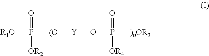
P([R1O])(=O)([OR2])[(O][Y]OP(=O)([OR4])[)nOR3]
